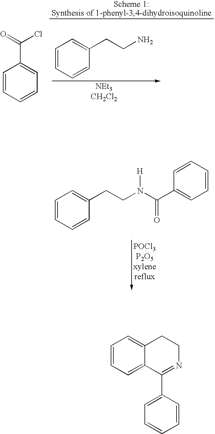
C1=CC=CC(CCN(C(C2=CC=CC=C2)=O)[H])=C1.C1=CC=CC(CCN)=C1.C1=CC=CC=C1C(=O)Cl.C1=CC=C2C(=C1)CCN=C2C1=CC=CC=C1
